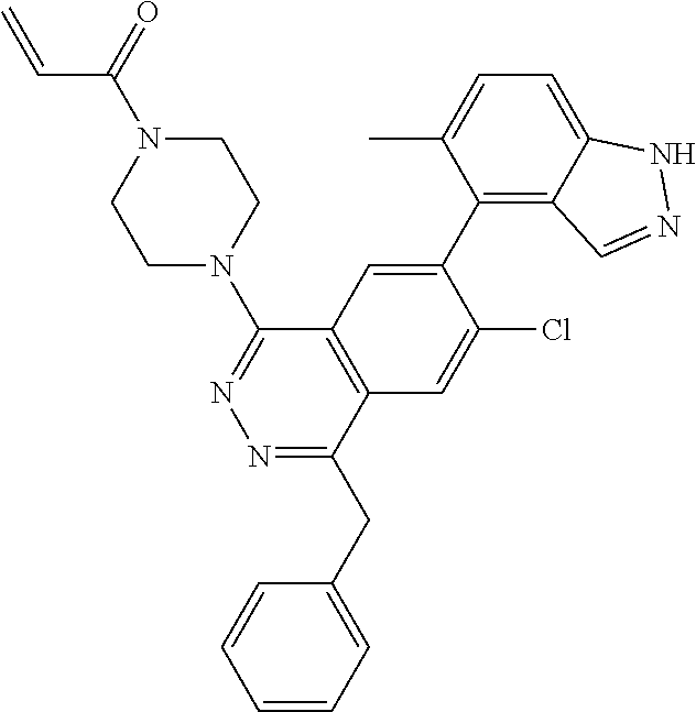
N1(C(=O)C=C)CCN(C2=NN=C(CC3=CC=CC=C3)C3=C2C=C(C2=C4C(=CC=C2C)NN=C4)C(Cl)=C3)CC1
